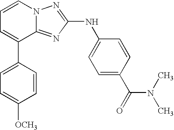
C1=C(C2=CC=CN3C2=NC(NC2=CC=C(C(=O)N(C)C)C=C2)=N3)C=CC([OCH3])=C1
